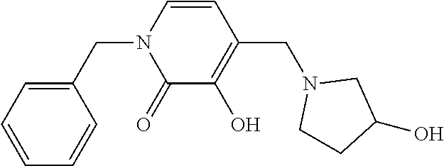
C1(CN2C(=O)C(O)=C(CN3CC(O)CC3)C=C2)=CC=CC=C1
